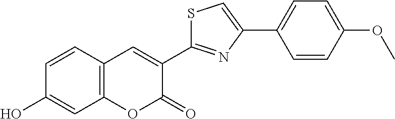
C12=C(C=CC(O)=C1)C=C(C1=NC(C3=CC=C(OC)C=C3)=CS1)C(=O)O2
